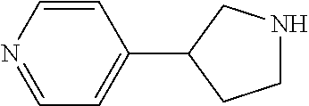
C1=NC=CC(C2CCNC2)=C1
